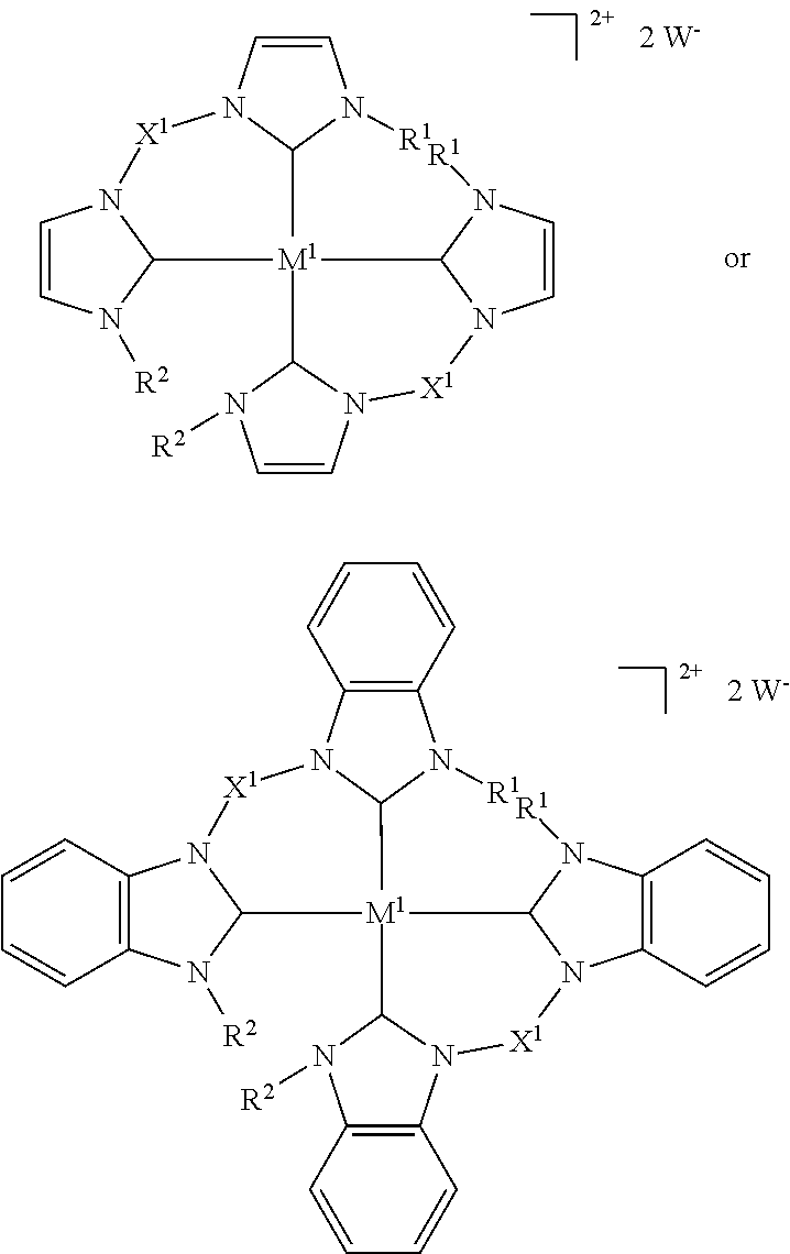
C12=C(N([R2])C3N1[X1]N1C4=C(N([R1])C1[M1]31C3N(C5=C(N3[R2])C=CC=C5)[X1]N3C5=C(N([R1])C13)C=CC=C5)C=CC=C4)C=CC=C2.C1=CN([R2])C2N1[X1]N1C=CN([R1])C1[M1]21C2N(C=CN2[R2])[X1]N2C=CN([R1])C12
